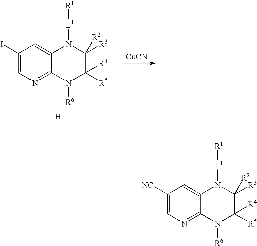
C12=CC([NC])=CN=C1N([R6])C([R5])([R4])C([R3])([R2])N2[L1][R1].C12=CC(I)=CN=C1N([R6])C([R5])([R4])C([R3])([R2])N2[L1][R1].[H].[CuCN]
